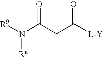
[Ra]N([R9])C(CC([L-Y])=O)=O
